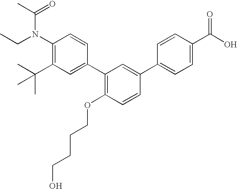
C1(N(CC)C(C)=O)=C(C(C)(C)C)C=C(C2=C(OCCCCO)C=CC(C3=CC=C(C(O)=O)C=C3)=C2)C=C1
